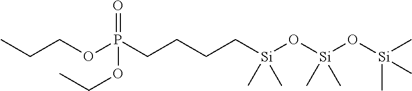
C(OP(CCCC[Si](O[Si](O[Si](C)(C)C)(C)C)(C)C)(=O)OCC)CC
